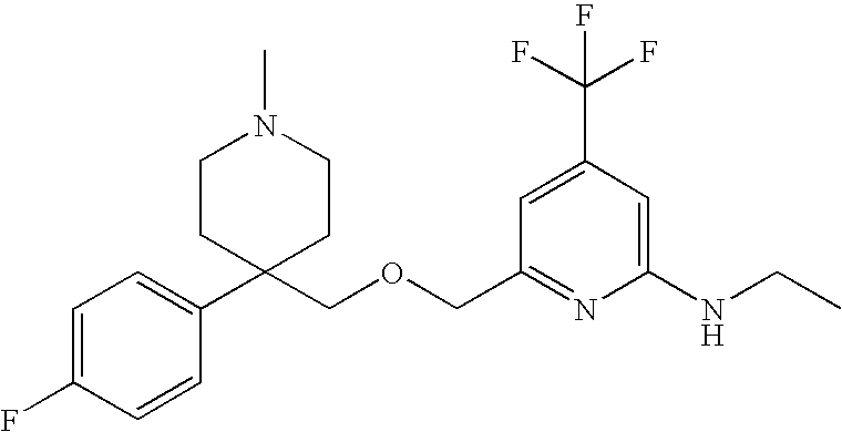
C1=C(F)C=CC(C2(COCC3=NC(NCC)=CC(C(F)(F)F)=C3)CCN(C)CC2)=C1
